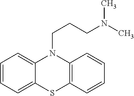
C12=CC=CC=C1SC1=C(N2CCCN(C)C)C=CC=C1
